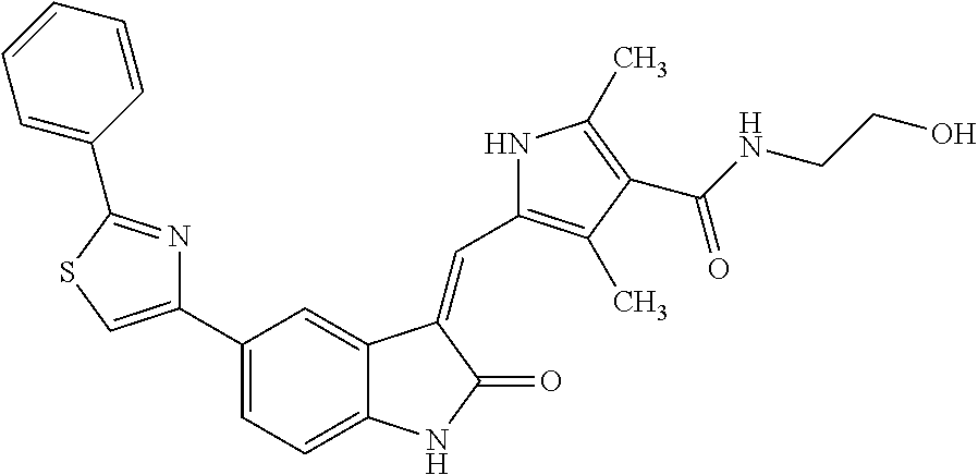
C1(C2=CSC(C3=CC=CC=C3)=N2)=CC=C2C(=C1)C(=CC1=C(C)C(C(NCCO)=O)=C(C)N1)C(=O)N2
